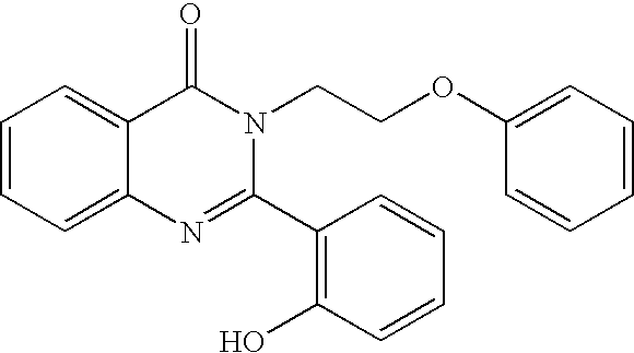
C1=CC=C2C(=C1)C(=O)N(CCOC1=CC=CC=C1)C(C1=C(O)C=CC=C1)=N2
